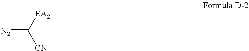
[N2]=C([EA2])[CN]
